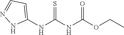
C1(NC(NC(OCC)=O)=S)=CC=NN1
